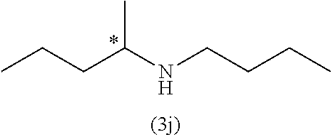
CCCC(NCCCC)C.*
